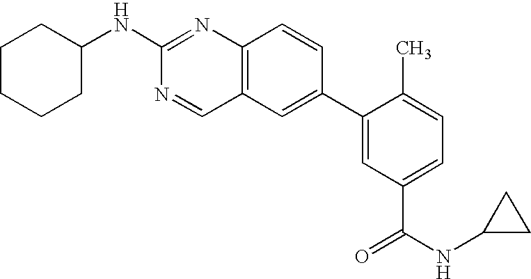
C1CCCC(NC2=NC3=C(C=N2)C=C(C2=CC(C(NC4CC4)=O)=CC=C2C)C=C3)C1
